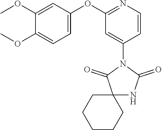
C1(OC2=CC=C(OC)C(OC)=C2)=NC=CC(N2C(=O)NC3(C2=O)CCCCC3)=C1
